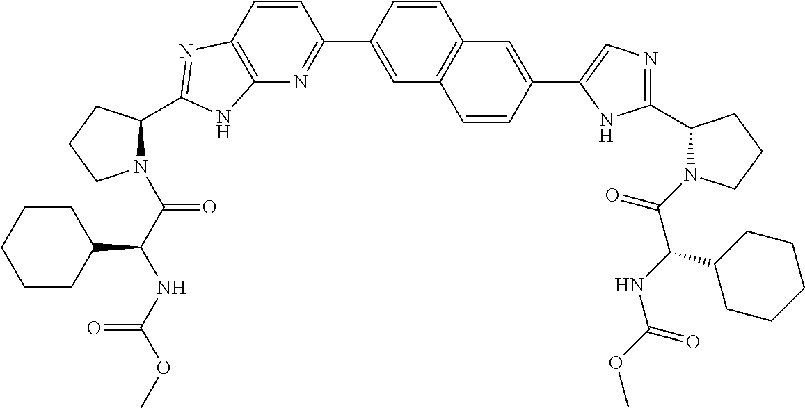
C12=C(C=CC(C3=CC4=C(C=C3)C=C(C3=CN=C(C5N(C(C(NC(=O)OC)C6CCCCC6)=O)CCC5)N3)C=C4)=N1)N=C(C1N(C(C(NC(OC)=O)C3CCCCC3)=O)CCC1)N2
